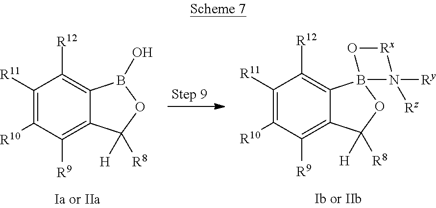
C1([R11])=C([R10])C([R9])=C2C(=C1[R12])B(O)OC2([H])[R8].C1([R11])=C([R10])C([R9])=C2C(=C1[R12])B1(OC2([H])[R8])N([Ry])([Rz])[Rx]O1
